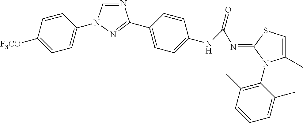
N1=CN(C2=CC=C([F3CO])C=C2)N=C1C1=CC=C(NC(N=C2SC=C(C)N2C2=C(C)C=CC=C2C)=O)C=C1
